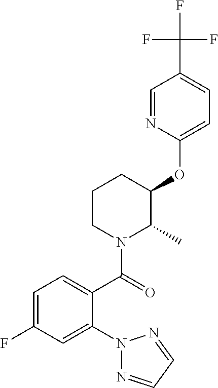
C1(OC2C(C)N(C(=O)C3=CC=C(F)C=C3N3N=CC=N3)CCC2)=CC=C(C(F)(F)F)C=N1
